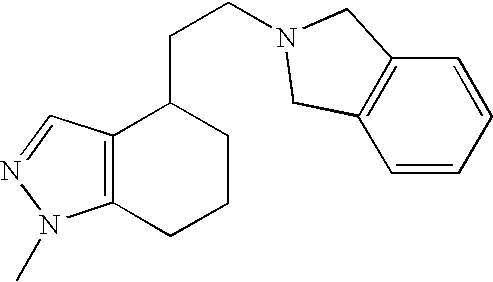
C12=C(N(C)N=C1)CCCC2CCN1CC2=C(C=CC=C2)C1
